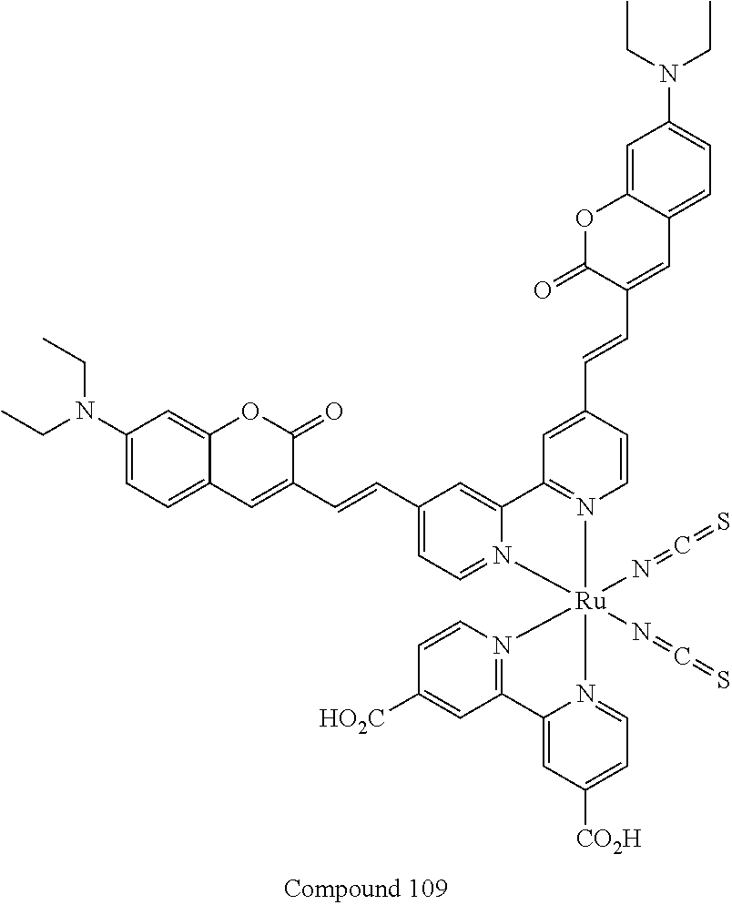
C1(N(CC)CC)=CC=C2C(=C1)OC(=O)C(C=CC1=CC=N3C(=C1)C1=N(C=CC(C=CC4=CC5=CC=C(N(CC)CC)C=C5OC4=O)=C1)[Ru]31(N=C=S)(N=C=S)N3=CC=C([CO2H])C=C3C3=N1C=CC([HO2C])=C3)=C2
